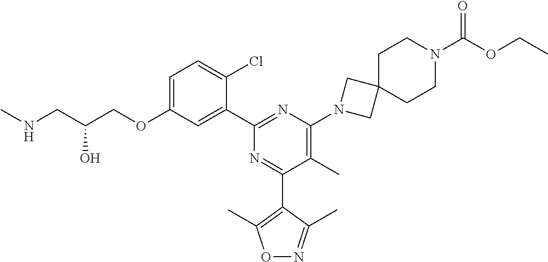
C1=C(OCC(CNC)O)C=C(C2=NC(N3CC4(C3)CCN(C(OCC)=O)CC4)=C(C)C(C3=C(C)ON=C3C)=N2)C(Cl)=C1
